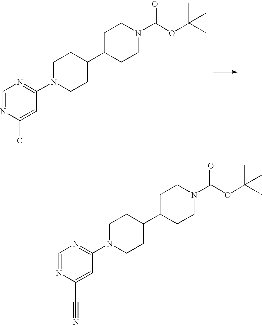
C1=NC(Cl)=CC(N2CCC(C3CCN(C(=O)OC(C)(C)C)CC3)CC2)=N1.C1=NC(C#N)=CC(N2CCC(C3CCN(C(=O)OC(C)(C)C)CC3)CC2)=N1
